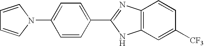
C1=CC(C2=NC3=C(N2)C=C([CF3])C=C3)=CC=C1N1C=CC=C1
